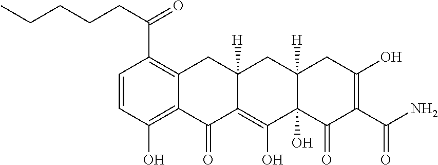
C1=CC(O)=C2C(=C1C(=O)CCCCC)CC1([H])C(=C(O)C3(O)C([H])(C1)CC(O)=C(C(N)=O)C3=O)C2=O
